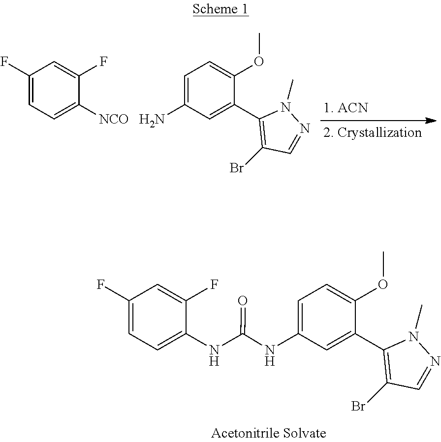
C1(F)=CC=C([NCO])C(F)=C1.C1=C(N)C=C(C2=C(Br)C=NN2C)C(OC)=C1.C1(F)=CC=C(NC(NC2=CC=C(OC)C(C3=C(Br)C=NN3C)=C2)=O)C(F)=C1
